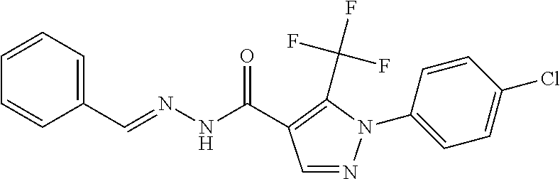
C1=CC=C(C=NNC(=O)C2=C(C(F)(F)F)N(C3=CC=C(Cl)C=C3)N=C2)C=C1
